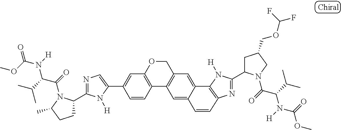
C1=C(C2=CC3=C(C4=C(C=C5C6=C(N=C(C7CC(COC(F)F)CN7C(=O)C(C(C)C)N(C(=O)OC)[H])N6[H])C=CC5=C4)CO3)C=C2)N([H])C(C2CCC(C)N2C(=O)C(C(C)C)N(C(OC)=O)[H])=N1
